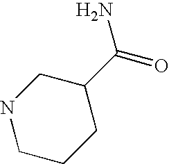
C1CCC(C(=O)N)CN1
